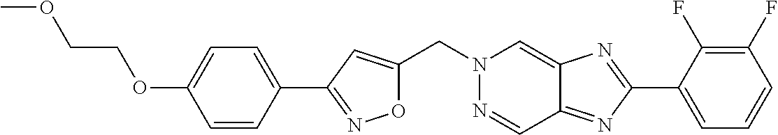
C(N1N=CC2=NC(C3=CC=CC(F)=C3F)=NC2=C1)C1=CC(C2=CC=C(OCCOC)C=C2)=NO1
